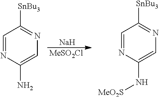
C1=NC(N)=CN=C1[SnBu3].[Na].[MeSO2Cl].C1=NC(N[MeO2S])=CN=C1[SnBu3]
